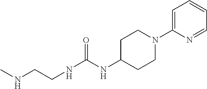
C1=C(N2CCC(NC(NCCNC)=O)CC2)N=CC=C1
